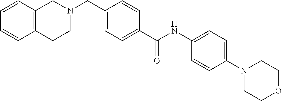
C1=CC2=C(C=C1)CCN(CC1=CC=C(C(NC3=CC=C(N4CCOCC4)C=C3)=O)C=C1)C2
